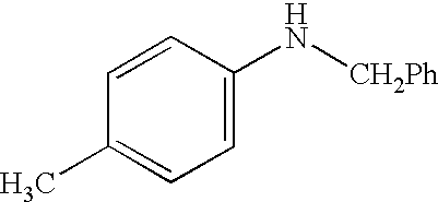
C1=C(N[CH2Ph])C=CC(C)=C1
